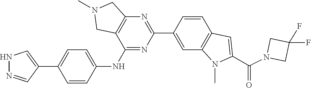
C1(F)(F)CN(C(C2=CC3=C(C=C(C4=NC5=C(C(NC6=CC=C(C7=CNN=C7)C=C6)=N4)CN(C)C5)C=C3)N2C)=O)C1
